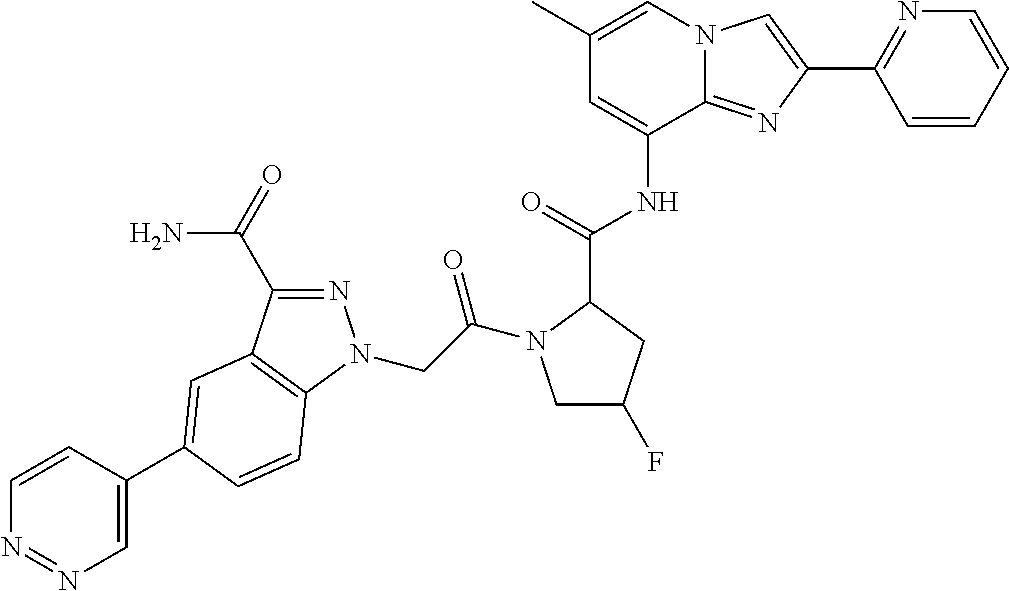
C1=CC(C2=CC3=C(N(CC(=O)N4CC(F)CC4C(=O)NC4=CC(C)=CN5C4=NC(C4=NC=CC=C4)=C5)N=C3C(=O)N)C=C2)=CN=N1
